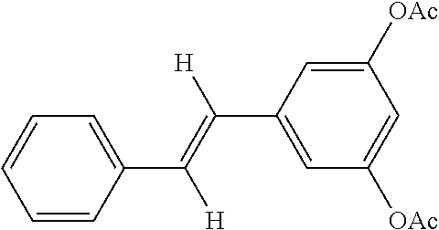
C1=C(C([H])=C([H])C2=CC=CC=C2)C=C([OAc])C=C1[OAc]
